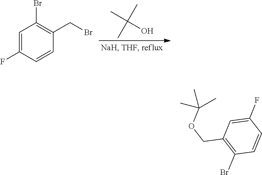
CC(O)(C)C.C1=C(F)C=CC(CBr)=C1Br.C1(F)=CC(COC(C)(C)C)=C(Br)C=C1
